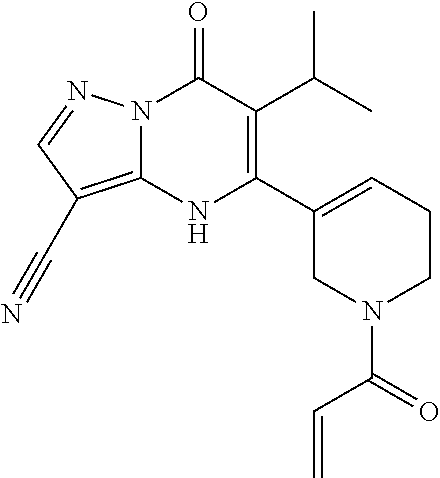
N12C(=C(C#N)C=N1)NC(C1=CCCN(C(C=C)=O)C1)=C(C(C)C)C2=O
